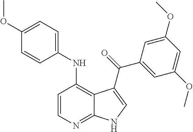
C1=CN=C2C(=C1NC1=CC=C(OC)C=C1)C(C(=O)C1=CC(OC)=CC(OC)=C1)=CN2
